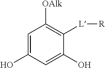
C1=C(O)C=C(O)C([L][R])=C1[OAlk]
